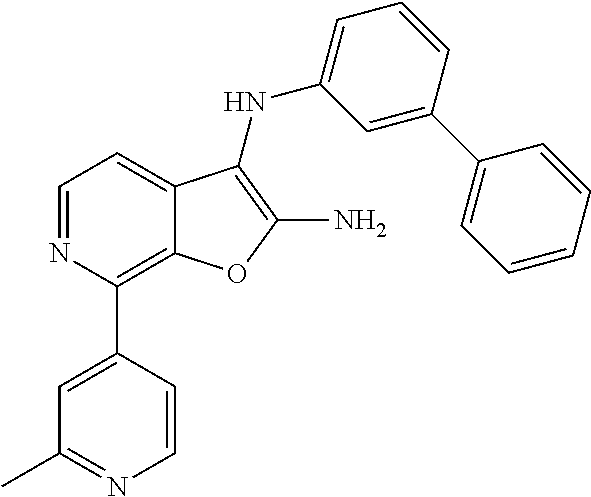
C1(C2=CC(C)=NC=C2)=C2C(=CC=N1)C(NC1=CC=CC(C3=CC=CC=C3)=C1)=C(N)O2
